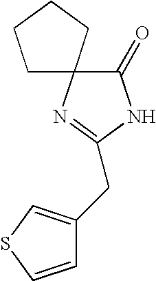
C1(=O)NC(CC2=CSC=C2)=NC12CCCC2
